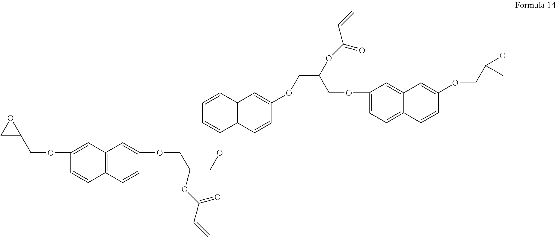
C12=C(C=CC=C1OCC(OC(C=C)=O)COC1=CC3=C(C=C1)C=CC(OCC1OC1)=C3)C=C(OCC(OC(C=C)=O)COC1=CC=C3C(=C1)C=C(OCC1CO1)C=C3)C=C2
